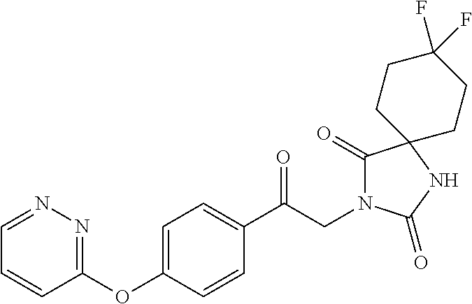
C1(C(CN2C(=O)C3(NC2=O)CCC(F)(F)CC3)=O)=CC=C(OC2=NN=CC=C2)C=C1
